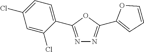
N1=C(C2=CC=C(Cl)C=C2Cl)OC(C2=CC=CO2)=N1
